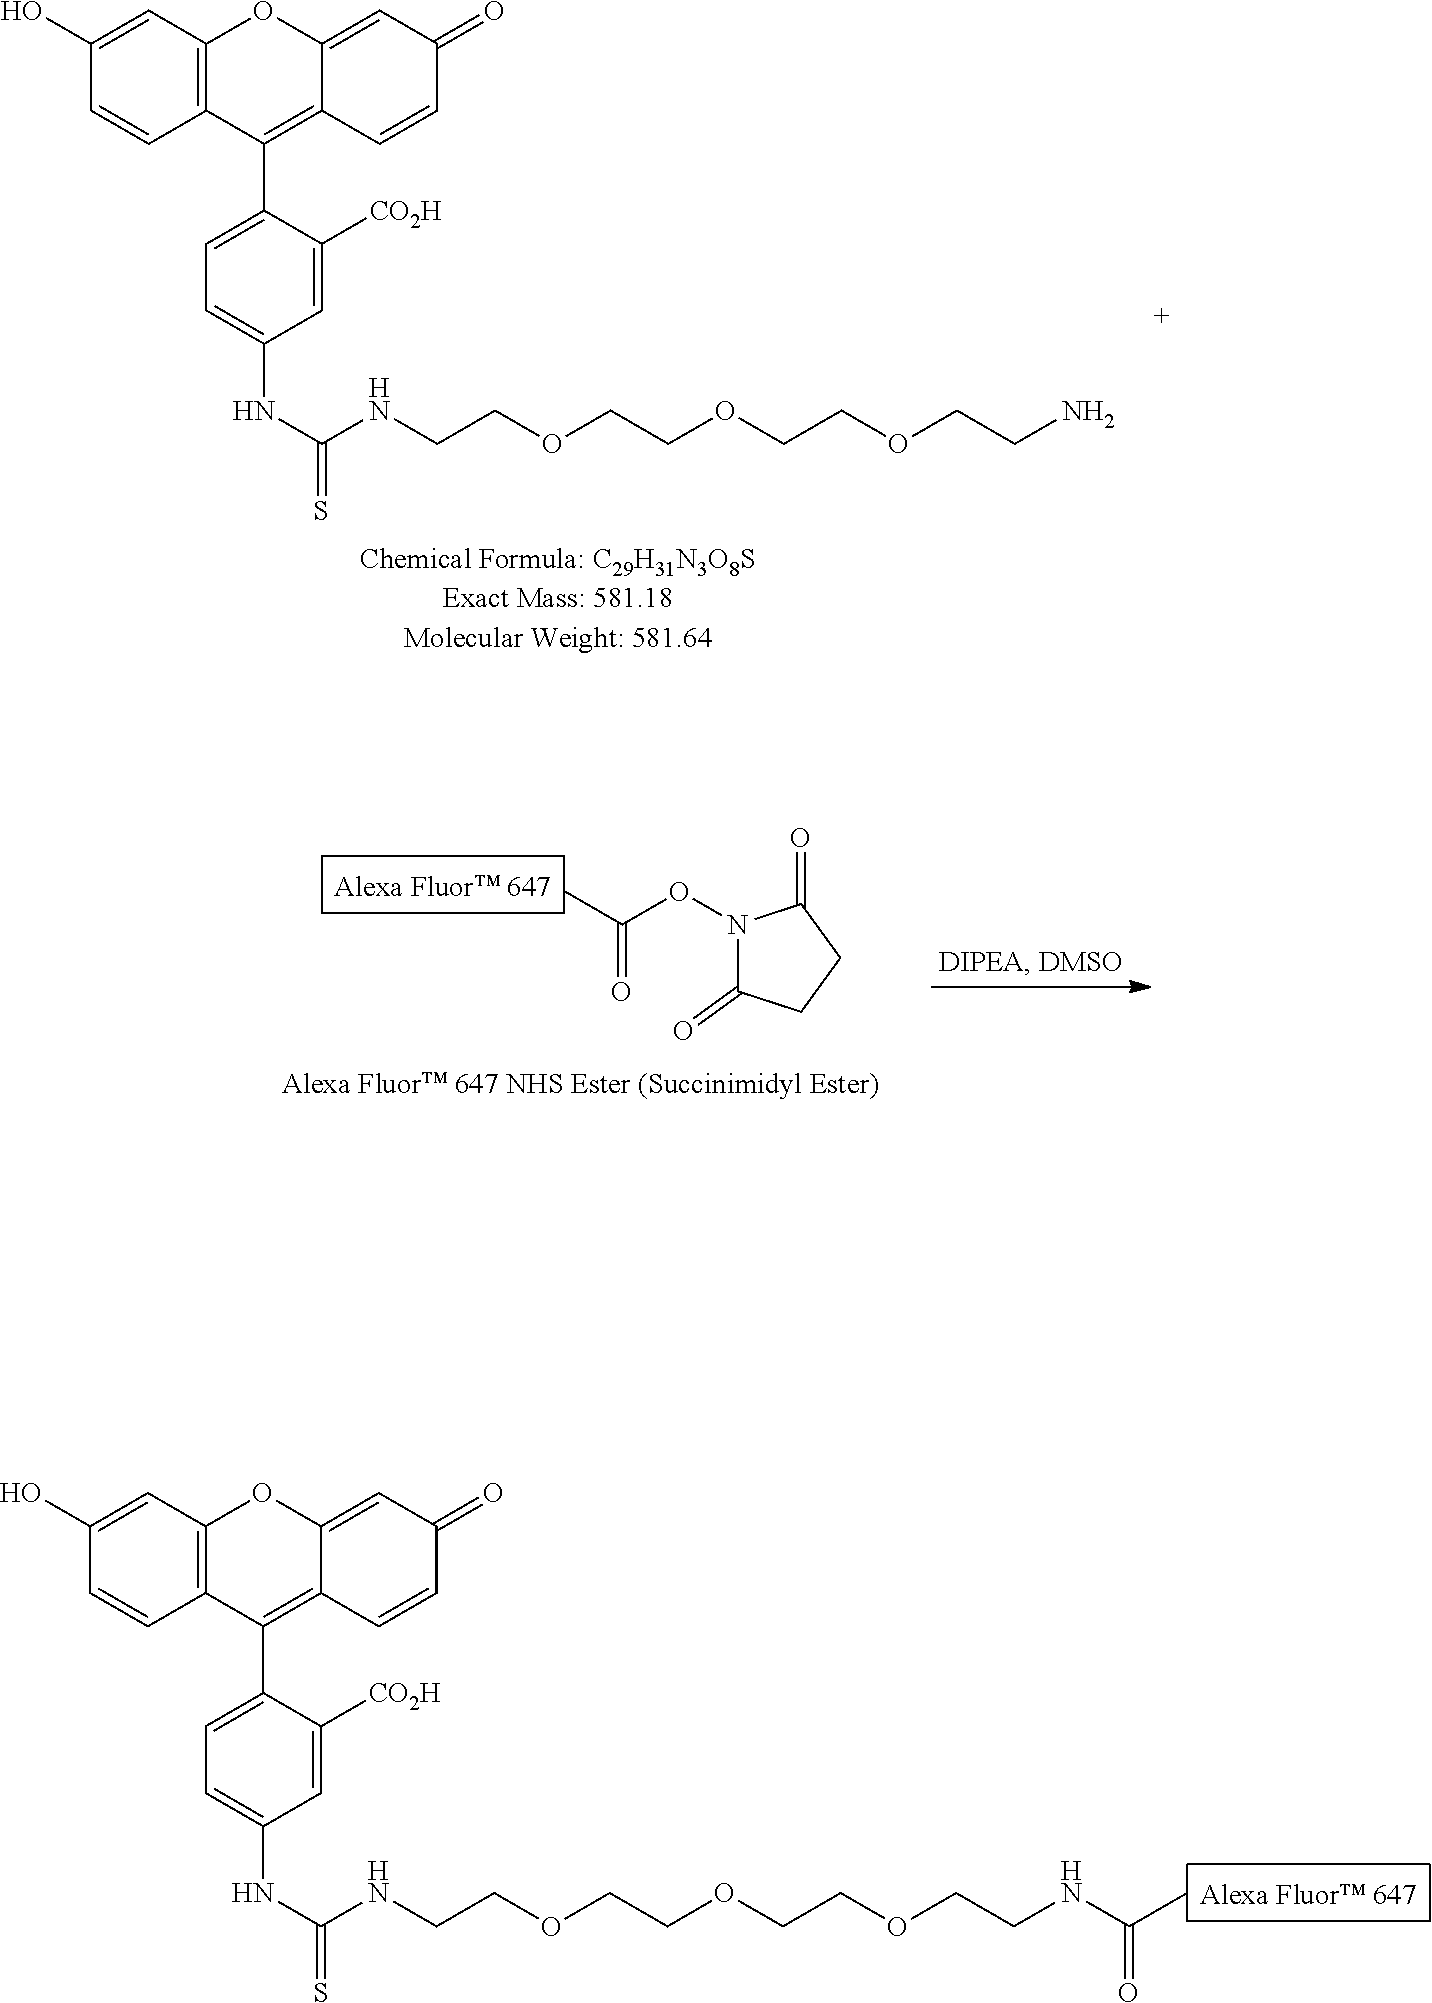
C1(O)=CC2=C(C=C1)C(C1=CC=C(NC(NCCOCCOCCOCCNC(C)=O)=S)C=C1[CO2H])=C1C(=CC(=O)C=C1)O2.C1(O)=CC2=C(C=C1)C(C1=CC=C(NC(NCCOCCOCCOCCN)=S)C=C1[CO2H])=C1C(=CC(=O)C=C1)O2.CC(ON1C(=O)CCC1=O)=O
